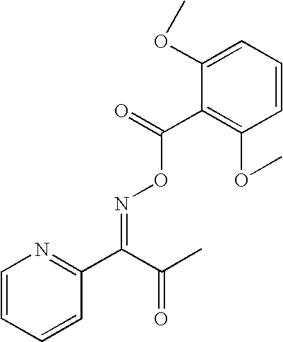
C1=CC=CC(C(C(=O)C)=NOC(=O)C2=C(OC)C=CC=C2OC)=N1
